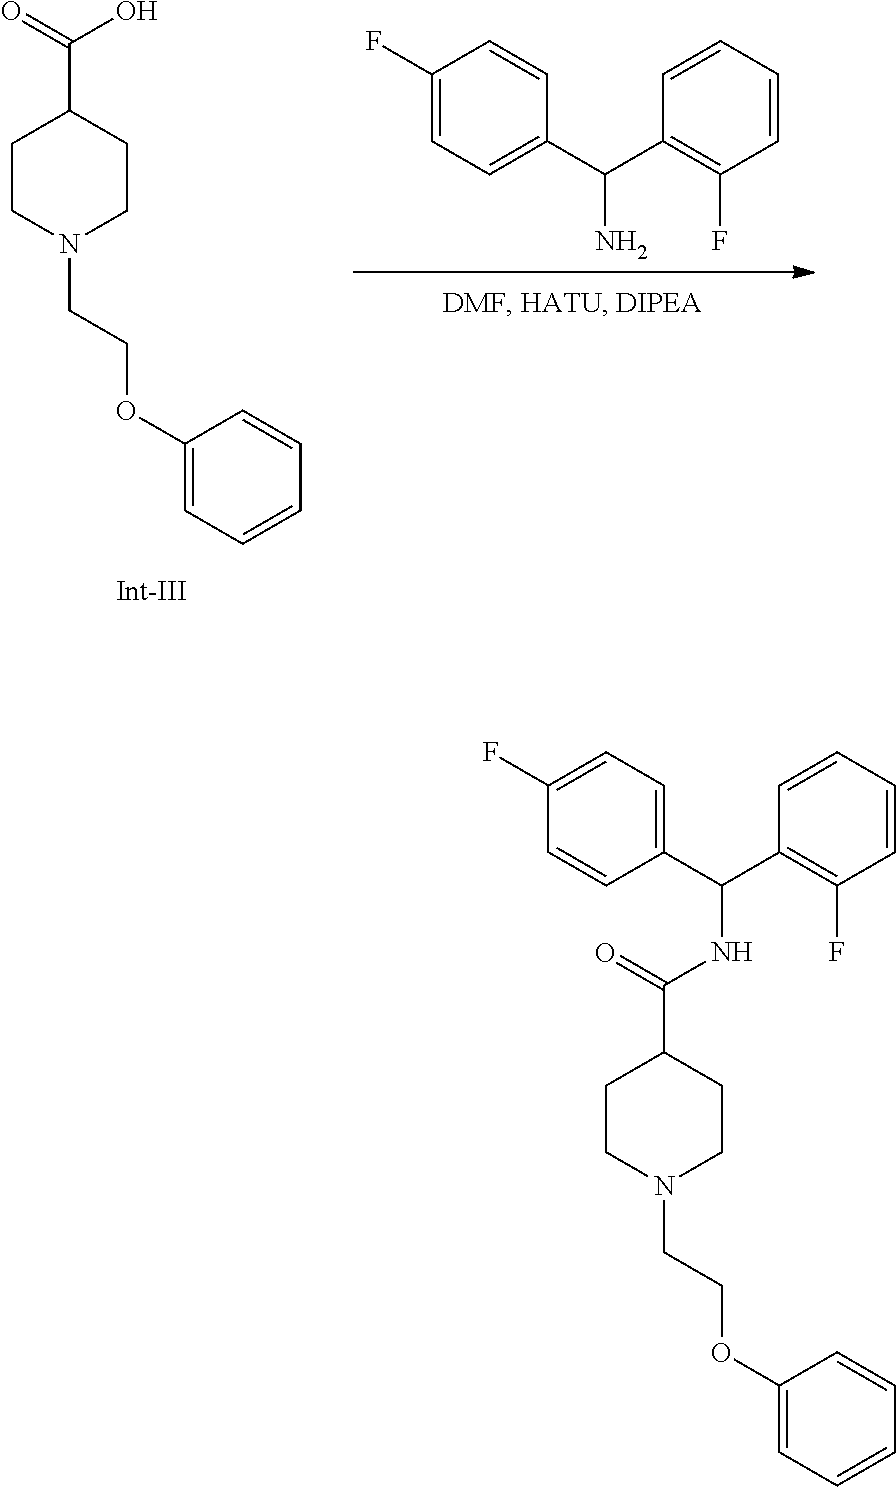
C1CN(CCOC2=CC=CC=C2)CCC1C(=O)O.C1(F)=CC=C(C(C2=C(F)C=CC=C2)N)C=C1.C1CN(CCOC2=CC=CC=C2)CCC1C(NC(C1=CC=C(F)C=C1)C1=C(F)C=CC=C1)=O
